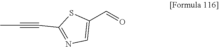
C1(C=O)=CN=C(C#CC)S1
